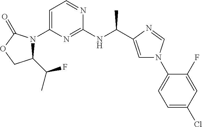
C1(C(C)F)N(C2=CC=NC(NC(C)C3=CN(C4=CC=C(Cl)C=C4F)C=N3)=N2)C(=O)OC1
